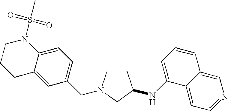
C1CN(CC2=CC=C3C(=C2)CCCN3S(=O)(=O)C)CC1NC1=CC=CC2=CN=CC=C12
